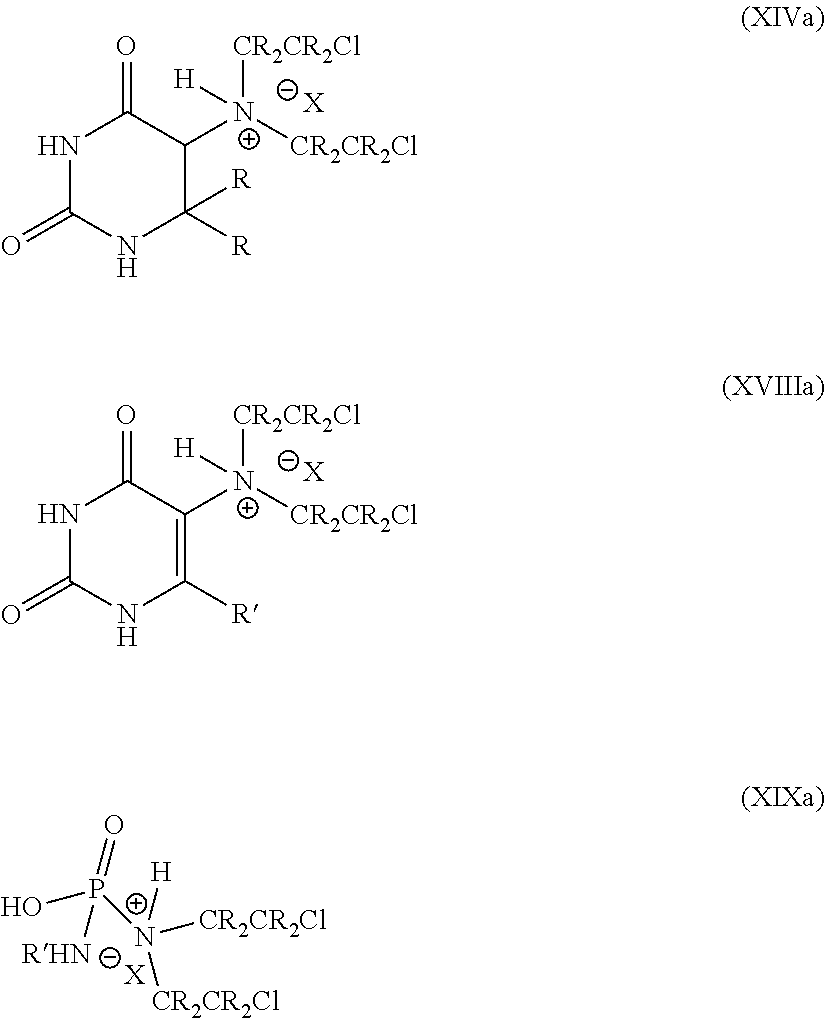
N1C(=O)NC([R])([R])C([N+]([CR2CR2Cl])([CR2CR2Cl])[H])C1=O.[X].N1C(=O)NC([R])=C([N+]([CR2CR2Cl])([CR2CR2Cl])[H])C1=O.[X].OP([N+]([CR2CR2Cl])([CR2CR2Cl])[H])(=O)[RHN].[X]
